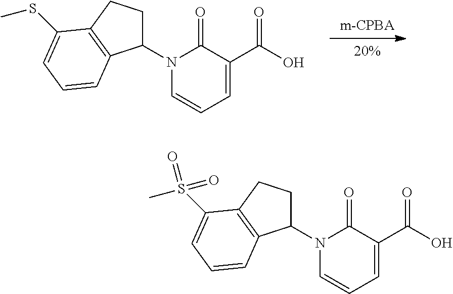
N1(C2CCC3=C2C=CC=C3SC)C=CC=C(C(O)=O)C1=O.N1(C2CCC3=C2C=CC=C3S(C)(=O)=O)C=CC=C(C(O)=O)C1=O
